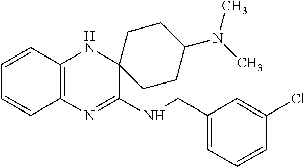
C1=CC2=C(C=C1)N=C(NCC1=CC=CC(Cl)=C1)C1(N2)CCC(N(C)C)CC1
